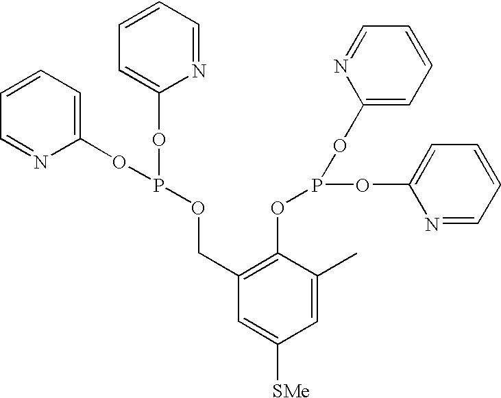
C1=CC=C(OP(OC2=CC=CC=N2)OCC2=C(OP(OC3=CC=CC=N3)OC3=CC=CC=N3)C(C)=CC([SMe])=C2)N=C1
